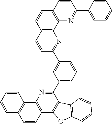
C1(C2=CC=CC(C3=NC4=C(C=C3)C=CC3=C4N=C(C4=CC=CC=C4)C=C3)=C2)=NC2=C(C3=C1C1=C(O3)C=CC=C1)C=CC1=C2C=CC=C1
